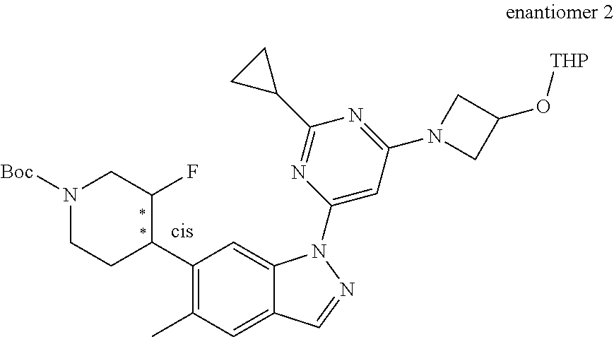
N1([Boc])CCC(C2=C(C)C=C3C(=C2)N(C2=CC(N4CC(O[THP])C4)=NC(C4CC4)=N2)N=C3)C(F)C1
